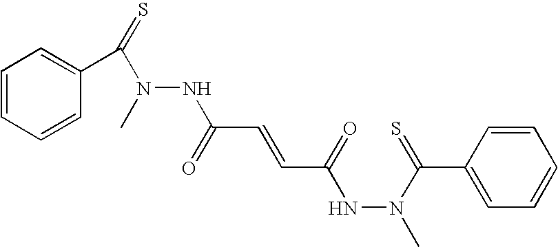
C1=CC=CC(C(=S)N(C)NC(C=CC(NN(C(=S)C2=CC=CC=C2)C)=O)=O)=C1
